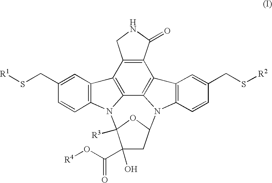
C12=C3C4=C(C5=C1CNC5=O)C1=C(N4C4CC(O)(C(O[R4])=O)C([R3])(N3C3=C2C=C(CS[R1])C=C3)O4)C=CC(CS[R2])=C1
